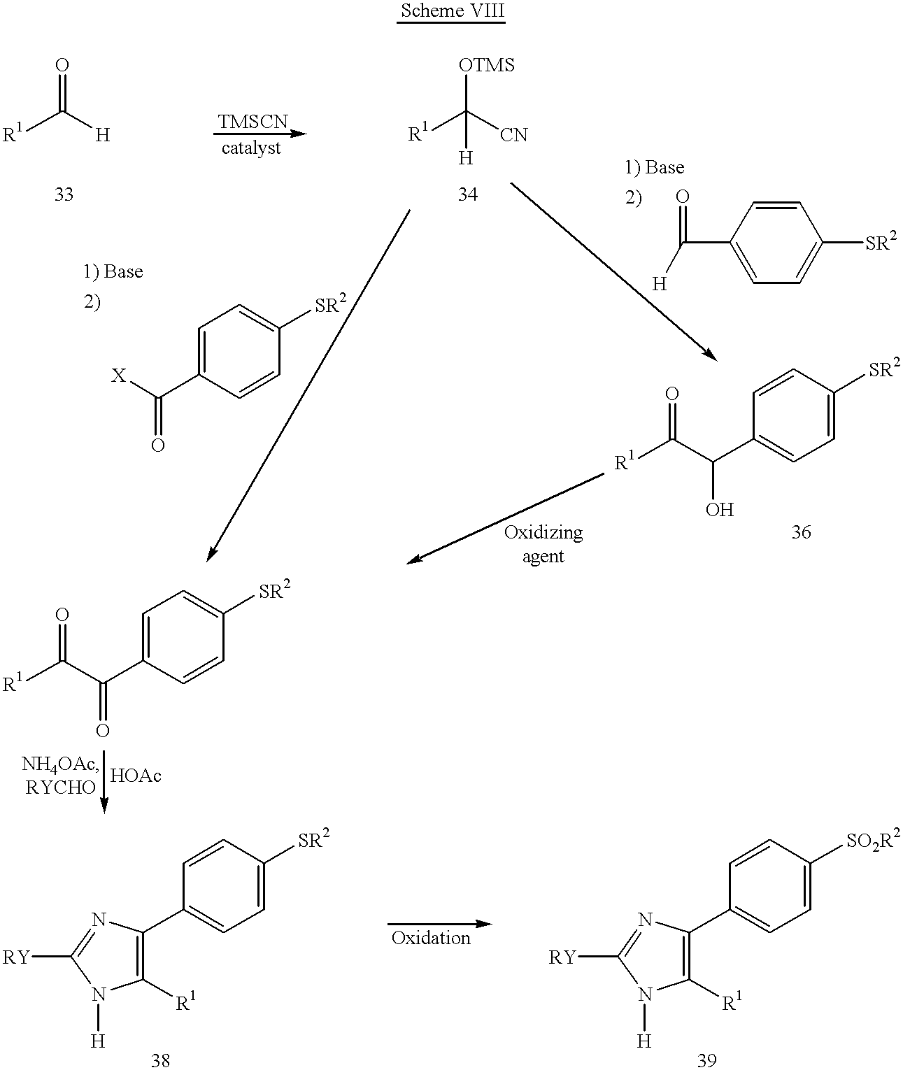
[R1]C([H])=O.[R1]C([CN])([H])[OTMS].C1=C(C([X])=O)C=CC([SR2])=C1.C1(C(C([R1])=O)O)=CC=C([SR2])C=C1.C1(C([H])=O)=CC=C([SR2])C=C1.C1=C(C(C([R1])=O)=O)C=CC([SR2])=C1.C1(C2=CC=C([SR2])C=C2)=C([R1])N([H])C([RY])=N1.C1(C2=CC=C([SO2R2])C=C2)=C([R1])N([H])C([RY])=N1
